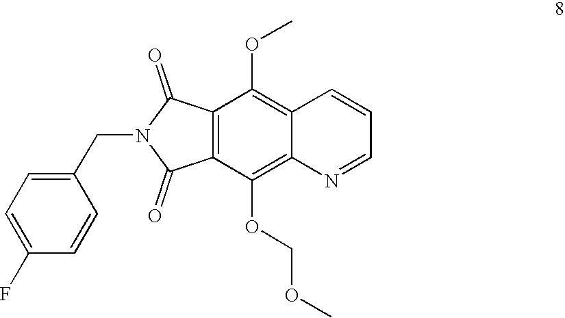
C12=C(C(=O)N(CC3=CC=C(F)C=C3)C1=O)C(OC)=C1C(=C2OCOC)N=CC=C1
